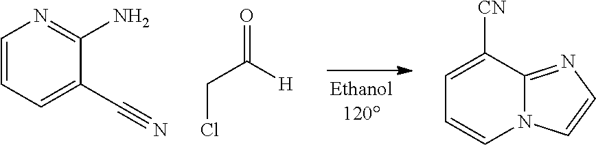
C1=CC=C(C#N)C(N)=N1.C(Cl)C([H])=O.C1=C([CN])C2=NC=CN2C=C1
